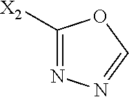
C1([X2])=NN=CO1
